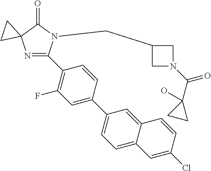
N1=C(C2=C(F)C=C(C3=CC=C4C(=C3)C=CC(Cl)=C4)C=C2)N(CC2CN(C(C3(O)CC3)=O)C2)C(=O)C12CC2
